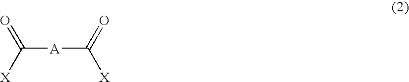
C([A]C([X])=O)([X])=O
